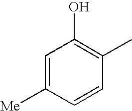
C1=C([Me])C=CC(C)=C1O
